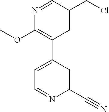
C1=C(CCl)C=NC(OC)=C1C1=CC=NC(C#N)=C1
